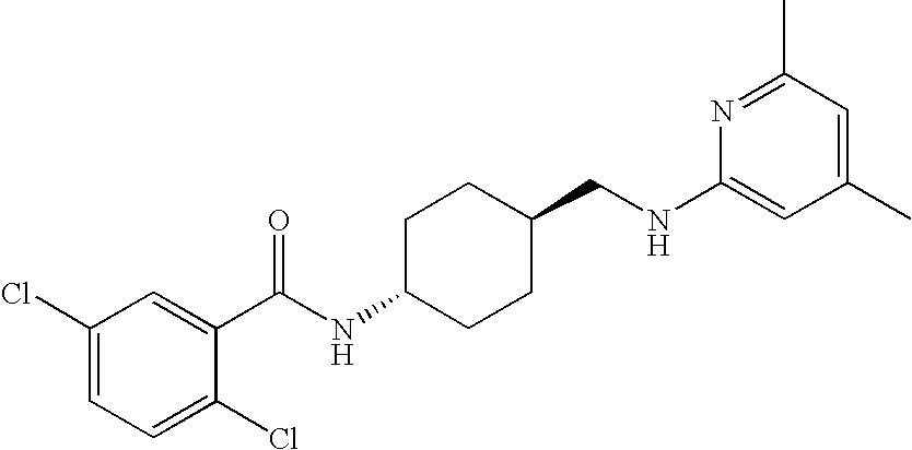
C1(Cl)=CC=C(Cl)C(C(NC2CCC(CNC3=CC(C)=CC(C)=N3)CC2)=O)=C1
